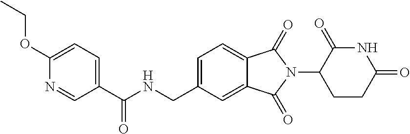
N1C(=O)C(N2C(=O)C3=CC=C(CNC(=O)C4=CC=C(OCC)N=C4)C=C3C2=O)CCC1=O
